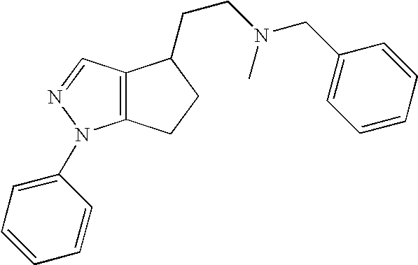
C12=C(N(C3=CC=CC=C3)N=C1)CCC2CCN(C)CC1=CC=CC=C1
